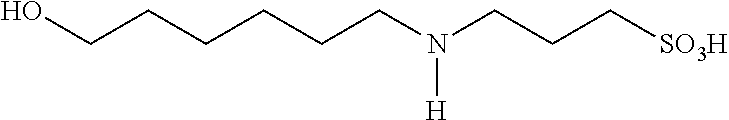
C(CCN(CCC[SO3H])[H])CCCO
